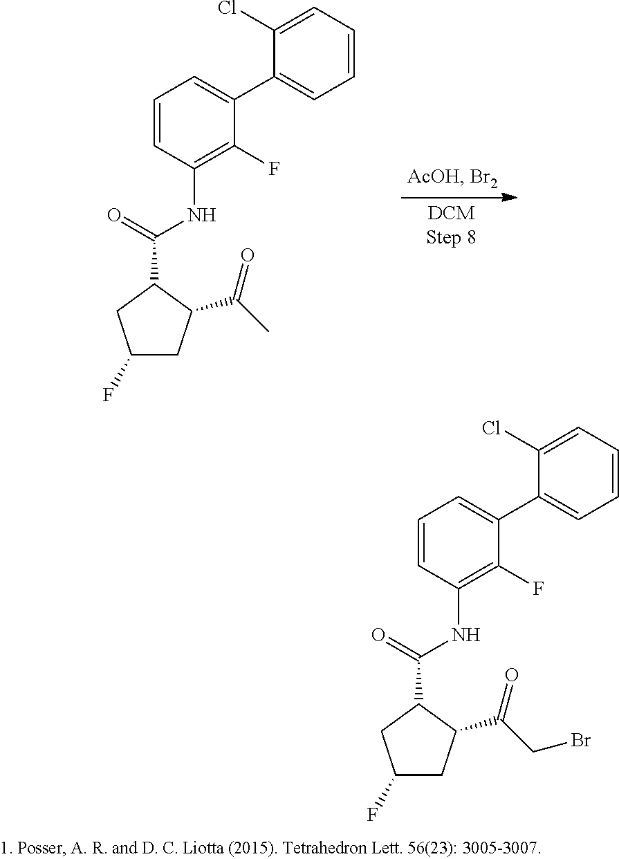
C1=CC(NC(C2CC(F)CC2C(C)=O)=O)=C(F)C(C2=CC=CC=C2Cl)=C1.C1=CC(NC(C2CC(F)CC2C(CBr)=O)=O)=C(F)C(C2=CC=CC=C2Cl)=C1
